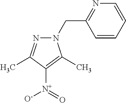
N1=C(CN2N=C(C)C([N+](=O)[O-])=C2C)C=CC=C1
